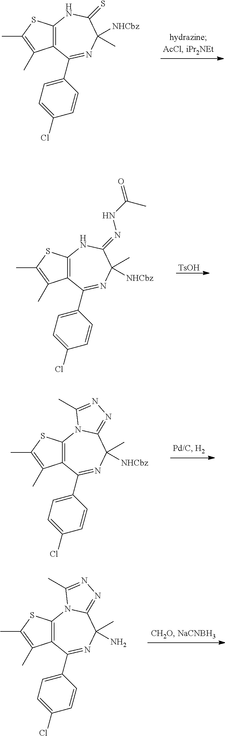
C12=C(C(C3=CC=C(Cl)C=C3)=NC(C)([NHCbz])C(=S)N1)C(C)=C(C)S2.C12=C(C(C3=CC=C(Cl)C=C3)=NC([NHCbz])(C)C(=NNC(=O)C)N1)C(C)=C(C)S2.[TsOH].C12=C(C(C3=CC=C(Cl)C=C3)=NC([NHCbz])(C)C3=NN=C(C)N13)C(C)=C(C)S2.C12=C(C(C3=CC=C(Cl)C=C3)=NC(N)(C)C3=NN=C(C)N13)C(C)=C(C)S2
